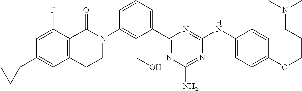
N1(C2=C(CO)C(C3=NC(N)=NC(NC4=CC=C(OCCCN(C)C)C=C4)=N3)=CC=C2)C(=O)C2=C(CC1)C=C(C1CC1)C=C2F
